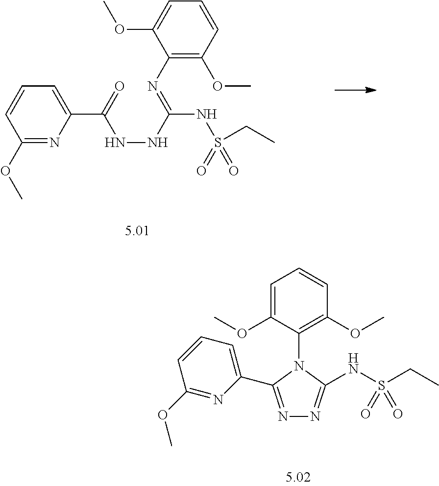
C1(N=C(NS(CC)(=O)=O)NNC(=O)C2=CC=CC(OC)=N2)=C(OC)C=CC=C1OC.C1=C(OC)C(N2C(NS(CC)(=O)=O)=NN=C2C2=CC=CC(OC)=N2)=C(OC)C=C1
